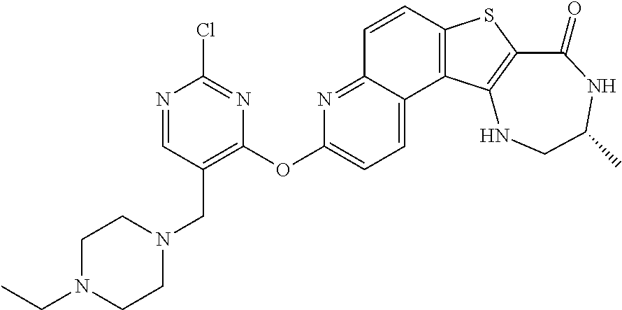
C1=CC2=C(C3=CC=C(OC4=C(CN5CCN(CC)CC5)C=NC(Cl)=N4)N=C13)C1=C(S2)C(=O)NC(C)CN1
